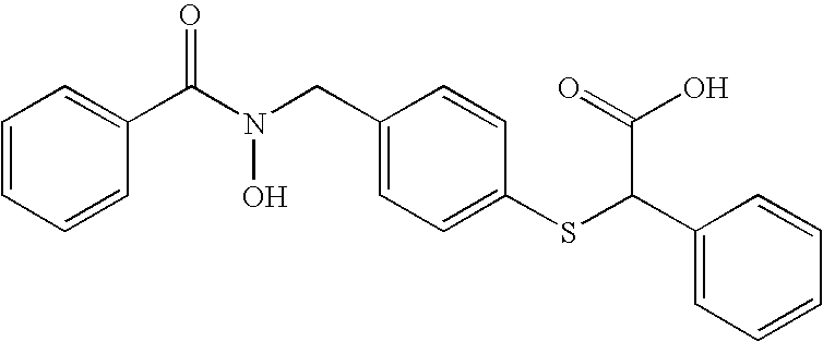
C1=CC=CC(C(N(CC2=CC=C(SC(C3=CC=CC=C3)C(O)=O)C=C2)O)=O)=C1
